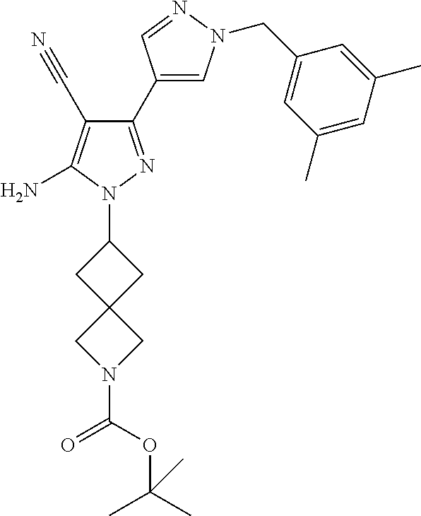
C1(C2=CN(CC3=CC(C)=CC(C)=C3)N=C2)=NN(C2CC3(C2)CN(C(=O)OC(C)(C)C)C3)C(N)=C1C#N
